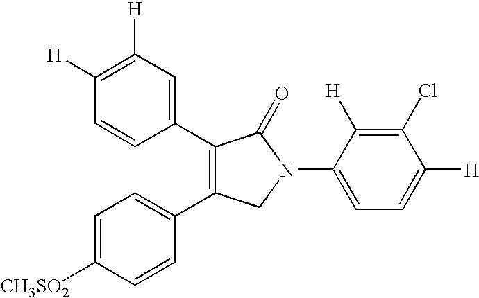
[CH3SO2]C1=CC=C(C2=C(C3=CC([H])=C([H])C=C3)C(=O)N(C3=CC=C([H])C(Cl)=C3[H])C2)C=C1
